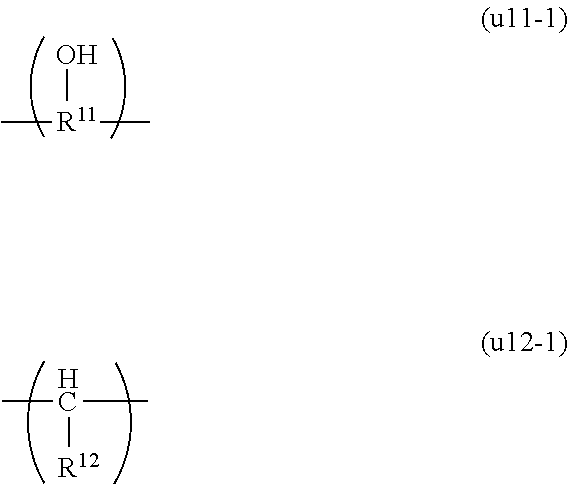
O[R11](C)C.CC(C)[R12]
